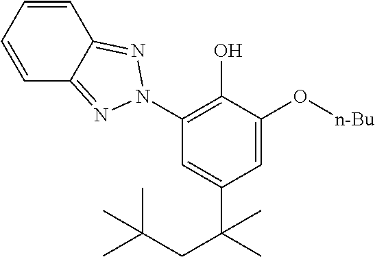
C1=CC=CC2=NN(C3=C(O)C(O[n-Bu])=CC(C(C)(CC(C)(C)C)C)=C3)N=C12
